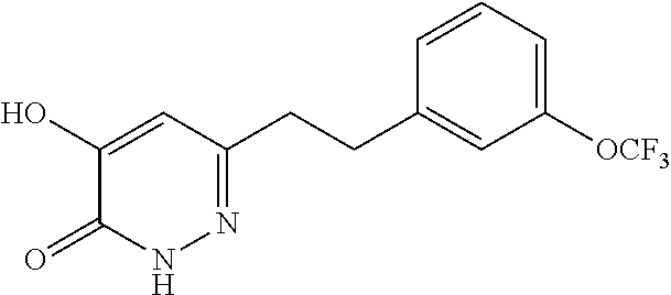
C1([OCF3])=CC=CC(CCC2=NNC(=O)C(O)=C2)=C1
